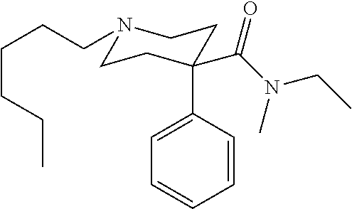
C1(C2(C(=O)N(C)CC)CCN(CCCCCC)CC2)=CC=CC=C1
